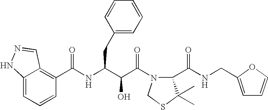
C12=C(C(NC(C(C(N3C(C(NCC4=CC=CO4)=O)C(C)(C)SC3)=O)O)CC3=CC=CC=C3)=O)C=CC=C1NN=C2
